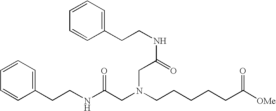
N(C(CN(CCCCCC([OMe])=O)CC(=O)NCCC1=CC=CC=C1)=O)CCC1=CC=CC=C1
